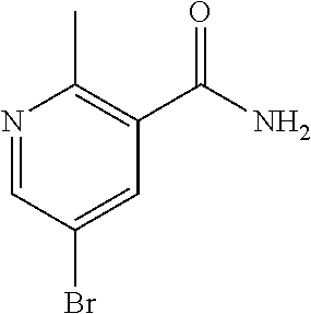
N1=CC(Br)=CC(C(=O)N)=C1C
